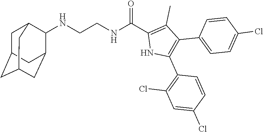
N(CCNC(C1=C(C)C(C2=CC=C(Cl)C=C2)=C(C2=C(Cl)C=C(Cl)C=C2)N1)=O)C1C2CC3CC(CC1C3)C2
